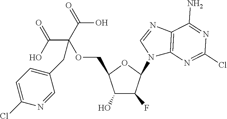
C1(O)C(F)C(N2C3=C(N=C2)C(N)=NC(Cl)=N3)OC1COC(C(O)=O)(C(=O)O)CC1=CC=C(Cl)N=C1
